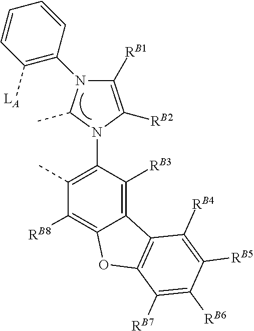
C1(N2C(C)N(C3=C(C)C([RB8])=C4C(=C3[RB3])C3=C(O4)C([RB7])=C([RB6])C([RB5])=C3[RB4])C([RB2])=C2[RB1])=C([LA])C=CC=C1
